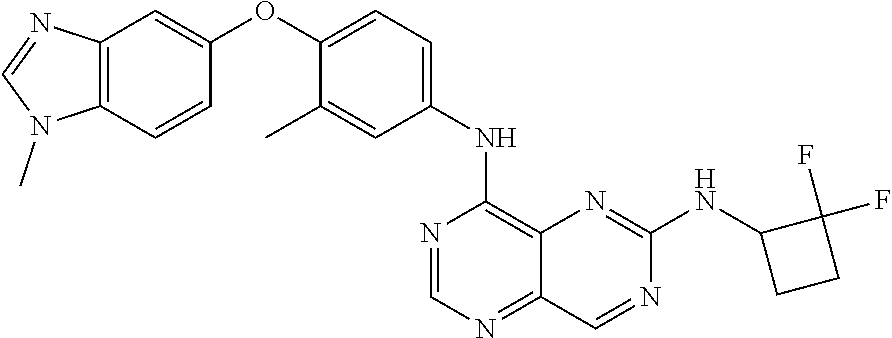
C12=C(C=CC(OC3=CC=C(NC4=C5C(=NC=N4)C=NC(NC4CCC4(F)F)=N5)C=C3C)=C1)N(C)C=N2
